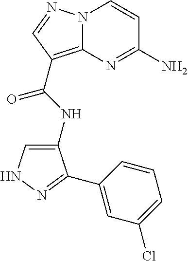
N12C(=C(C(NC3=CNN=C3C3=CC(Cl)=CC=C3)=O)C=N1)N=C(N)C=C2
